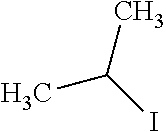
CC(I)C
